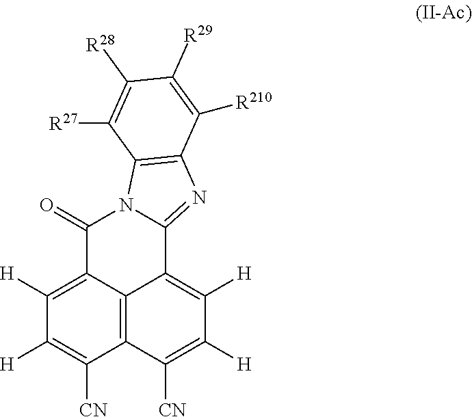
C1([H])=C2C3=C(C([CN])=C1[H])C([CN])=C([H])C([H])=C3C1=NC3=C(N1C2=O)C([R27])=C([R28])C([R29])=C3[R210]
